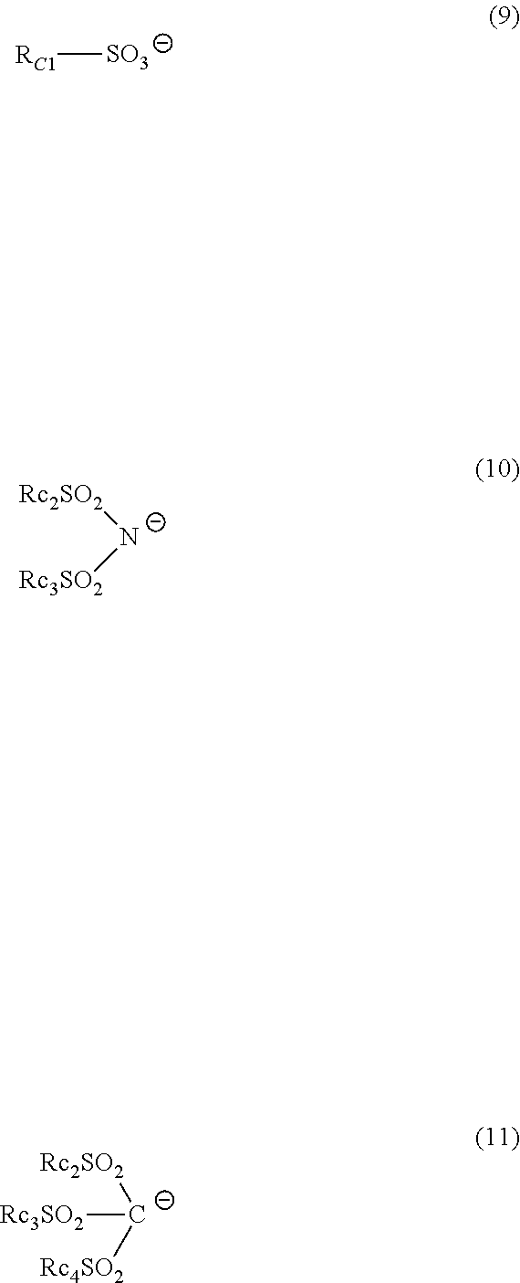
[RC1][SO3].[Rc2SO2][N-][Rc3SO2].[Rc2SO2][C-]([Rc4SO2])[Rc3SO2]
